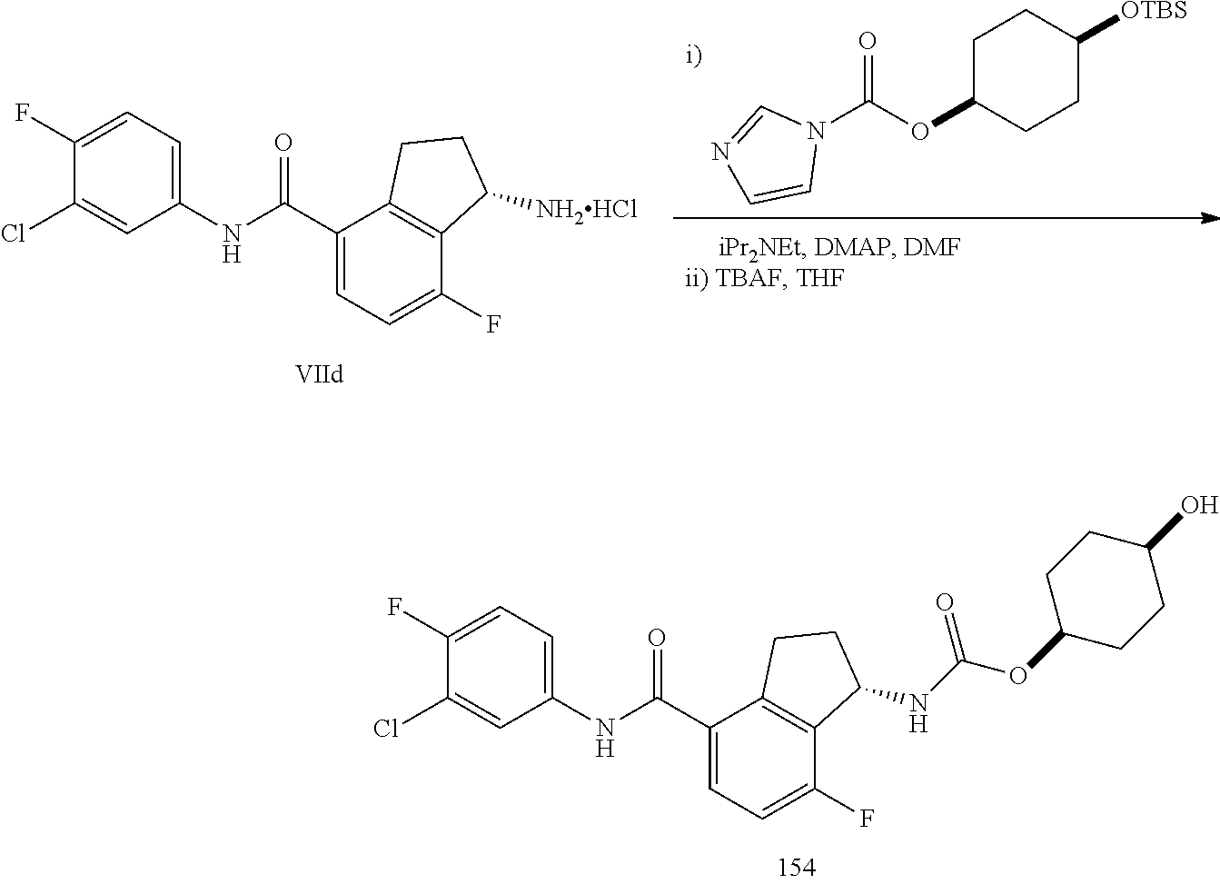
C1(Cl)=CC(NC(C2=CC=C(F)C3=C2CCC3NC(OC2CCC(O)CC2)=O)=O)=CC=C1F.N1(C(OC2CCC([OTBS])CC2)=O)C=NC=C1.C1(Cl)=CC(NC(C2=CC=C(F)C3=C2CCC3[NH2HCl])=O)=CC=C1F
